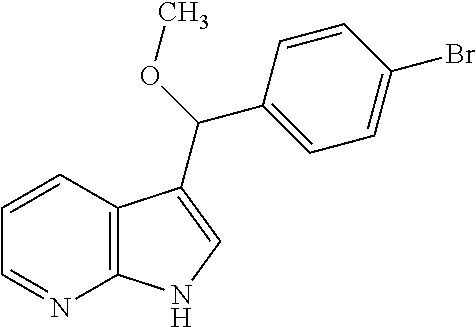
C1=CC2=C(N=C1)NC=C2C(OC)C1=CC=C(Br)C=C1
